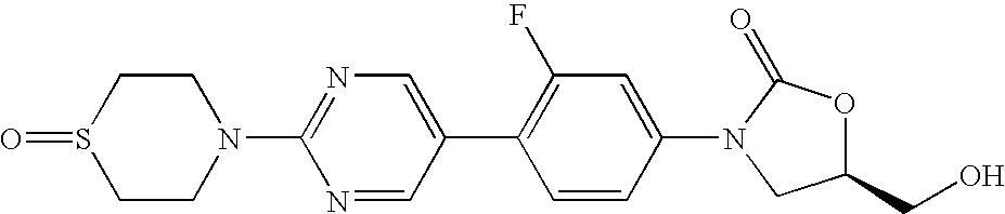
C1CN(C2=NC=C(C3=C(F)C=C(N4C(=O)OC(CO)C4)C=C3)C=N2)CCS1=O
